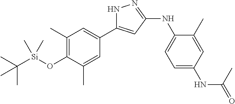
N1C(C2=CC(C)=C(O[Si](C(C)(C)C)(C)C)C(C)=C2)=CC(NC2=CC=C(NC(=O)C)C=C2C)=N1
